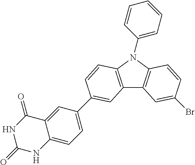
N1C(=O)NC2=CC=C(C3=CC4=C(N(C5=CC=CC=C5)C5=C4C=C(Br)C=C5)C=C3)C=C2C1=O
